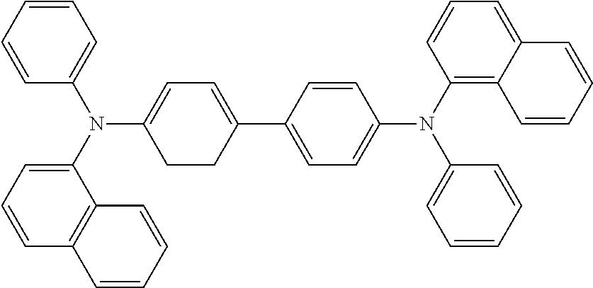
C1=CC=CC(N(C2=CC=C(C3=CC=C(N(C4=C5C(=CC=C4)C=CC=C5)C4=CC=CC=C4)C=C3)CC2)C2=CC=CC3=C2C=CC=C3)=C1
